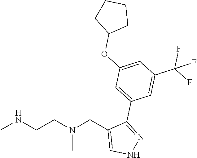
CNCCN(CC1=CNN=C1C1=CC(OC2CCCC2)=CC(C(F)(F)F)=C1)C
